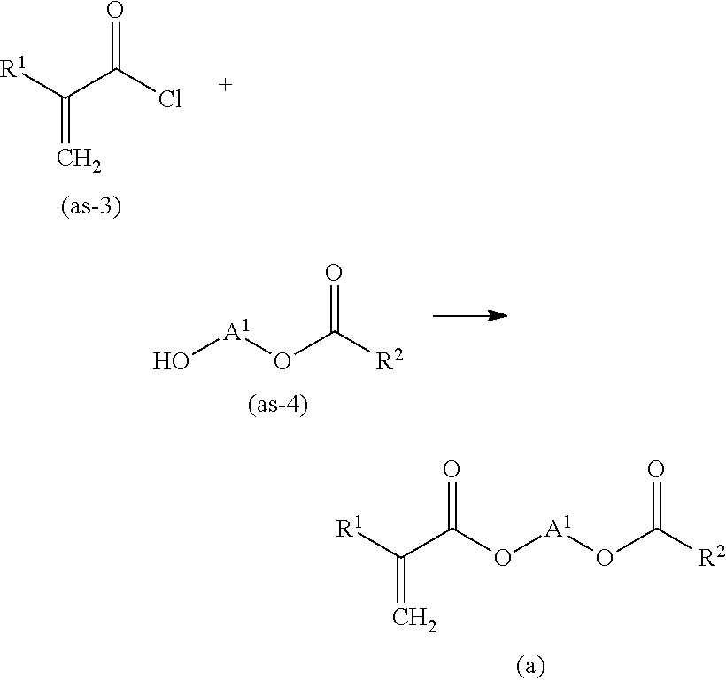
C(C(O[A1]OC([R2])=O)=O)([R1])=C.C(C(Cl)=O)([R1])=C.O[A1]OC([R2])=O
